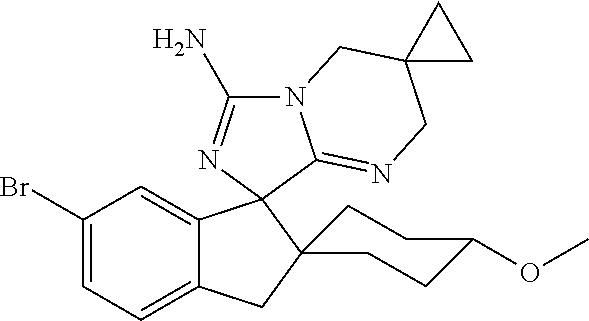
C1(Br)=CC=C2C(=C1)C1(N=C(N)N3C1=NCC1(C3)CC1)C1(C2)CCC(OC)CC1
